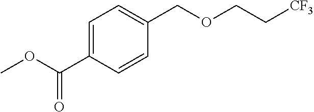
COC(C1=CC=C(COCC[CF3])C=C1)=O
